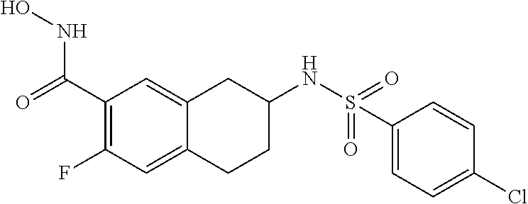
C1(C(=O)NO)=C(F)C=C2C(=C1)CC(NS(C1=CC=C(Cl)C=C1)(=O)=O)CC2
